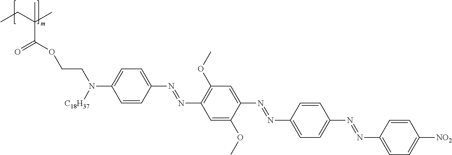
CCC(C(=O)OCCN([C18H37])C1=CC=C(N=NC2=C(OC)C=C(N=NC3=CC=C(N=NC4=CC=C([NO2])C=C4)C=C3)C(OC)=C2)C=C1)(C)C
